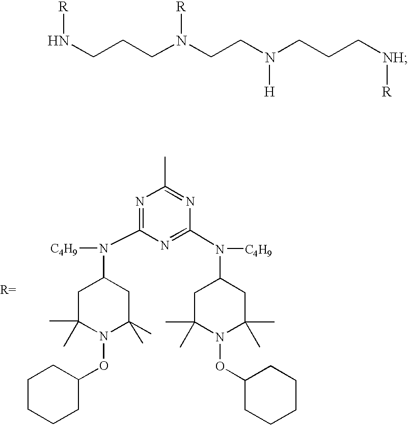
CC1=NC(N([C4H9])C2CC(C)(C)N(OC3CCCCC3)C(C)(C)C2)=NC(N(C2CC(C)(C)N(OC3CCCCC3)C(C)(C)C2)[C4H9])=N1.[R]NCCCN(CCN(CCC[NH][R])[H])[R]
